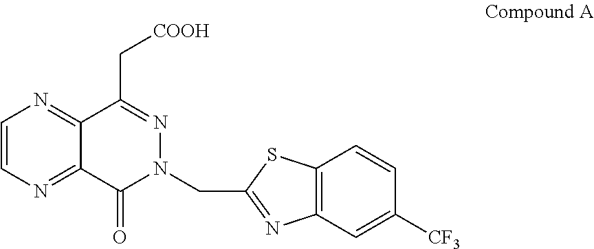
C1=CN=C2C(=N1)C(C[COOH])=NN(CC1=NC3=C(S1)C=CC([CF3])=C3)C2=O
